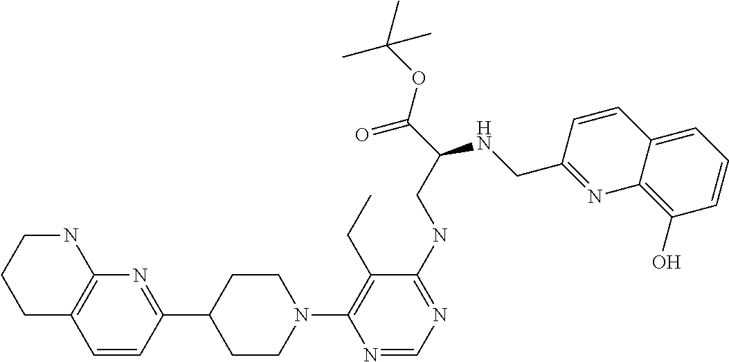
N1(C2=C(CC)C(NCC(C(=O)OC(C)(C)C)NCC3=NC4=C(O)C=CC=C4C=C3)=NC=N2)CCC(C2=NC3=C(C=C2)CCCN3)CC1
